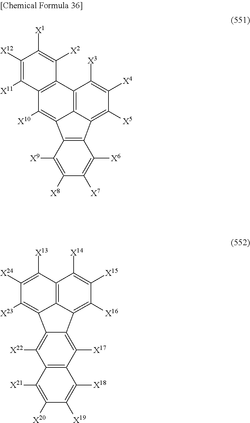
C1([X12])=C([X11])C2=C(C([X2])=C1[X1])C1=C3C(=C2[X10])C2=C(C3=C([X5])C([X4])=C1[X3])C([X6])=C([X7])C([X8])=C2[X9].C1([X24])=C([X13])C2=C3C(=C1[X23])C1=C([X22])C4=C(C([X17])=C1C3=C([X16])C([X15])=C2[X14])C([X18])=C([X19])C([X20])=C4[X21]
